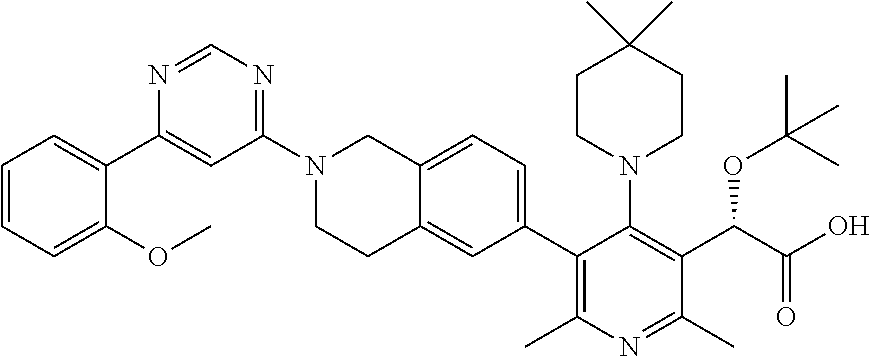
N1=CN=C(N2CCC3=CC(C4=C(C)N=C(C)C(C(OC(C)(C)C)C(=O)O)=C4N4CCC(C)(C)CC4)=CC=C3C2)C=C1C1=CC=CC=C1OC
